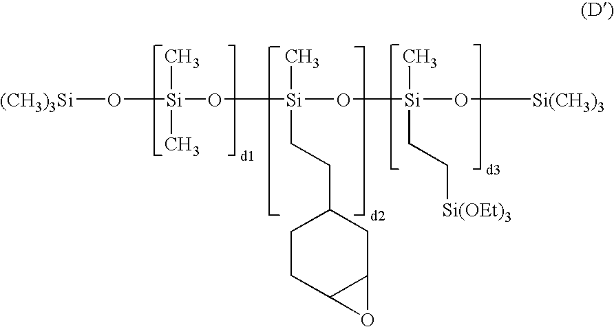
O([Si](O[Si](O[Si](C)(CC[Si(OEt)3])O[Si(CH3)3])(C)CCC1CCC2C(C1)O2)(C)C)[(CH3)3Si]
